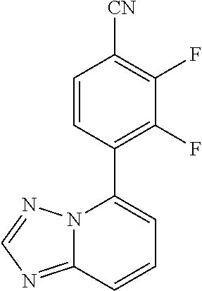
C12=NC=NN1C(C1=C(F)C(F)=C([CN])C=C1)=CC=C2
